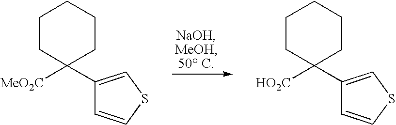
C1(C2([MeO2C])CCCCC2)=CSC=C1.C1(C2([HO2C])CCCCC2)=CSC=C1
